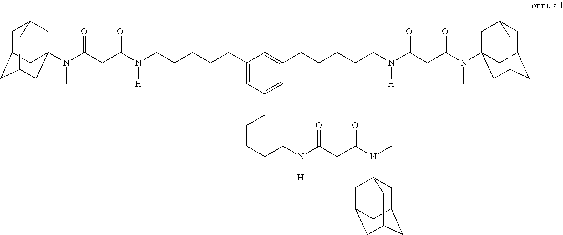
C1C2CC3CC(N(C(CC(N(CCCCCC4=CC(CCCCCN(C(CC(N(C)C56CC7CC(CC(C5)C7)C6)=O)=O)[H])=CC(CCCCCN(C(CC(N(C)C56CC7CC(CC(C5)C7)C6)=O)=O)[H])=C4)[H])=O)=O)C)(CC1C3)C2
